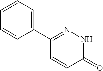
N1N=C(C2=CC=CC=C2)C=CC1=O
